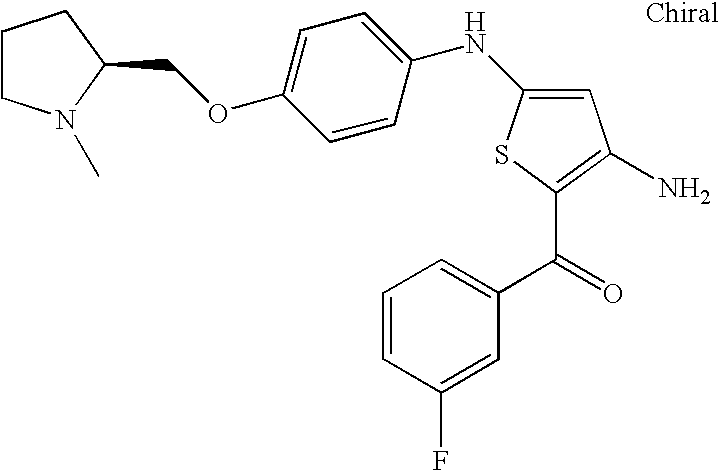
C1=C(NC2=CC=C(OCC3N(C)CCC3)C=C2)SC(C(=O)C2=CC=CC(F)=C2)=C1N
